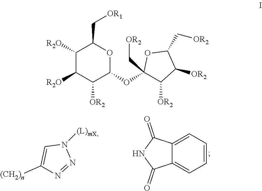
C12=CC=CC=C1C(=O)NC2=O.C1([(CH2)n])=CN([(L)mX])N=N1.C1(C[OR2])C([OR2])C([OR2])C(C[OR2])(OC2C([OR2])C([R2O])C([R2O])C(C[OR1])O2)O1
